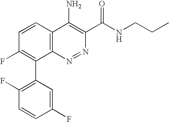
C1(F)=CC(C2=C(F)C=CC3=C2N=NC(C(NCCC)=O)=C3N)=C(F)C=C1
